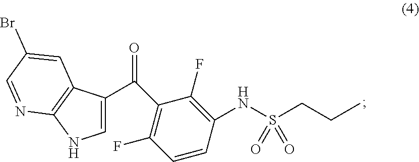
C1=C(C(C2=C(F)C=CC(NS(CCC)(=O)=O)=C2F)=O)C2=C(N1)N=CC(Br)=C2
